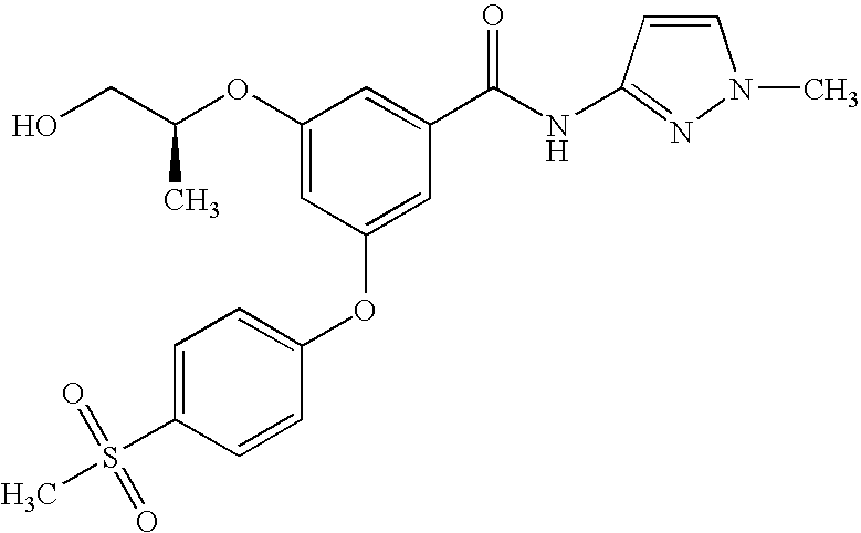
OCC(OC1=CC(OC2=CC=C(S(=O)(=O)C)C=C2)=CC(C(NC2=NN(C)C=C2)=O)=C1)C
